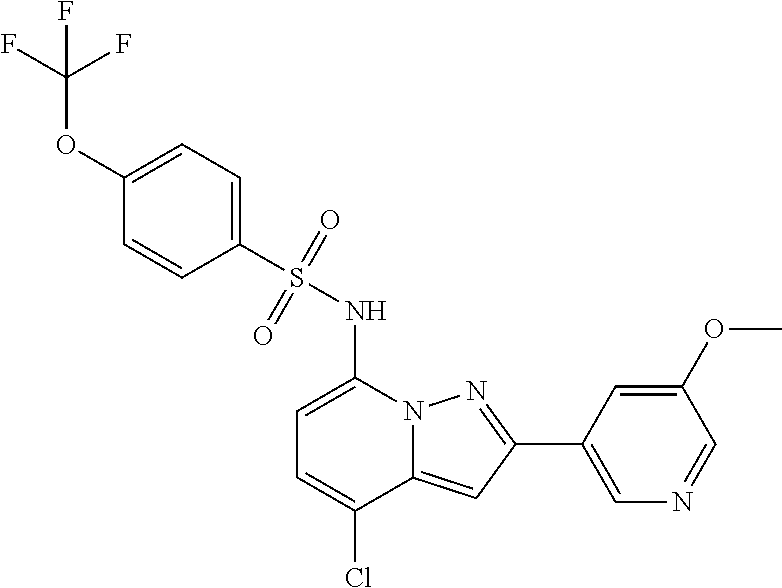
C1(C2=NN3C(=C2)C(Cl)=CC=C3NS(=O)(=O)C2=CC=C(OC(F)(F)F)C=C2)=CN=CC(OC)=C1
